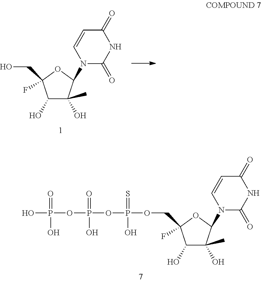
C1(O)C(O)(C)C(N2C(=O)NC(=O)C=C2)OC1(CO)F.C1(O)C(O)(C)C(N2C(=O)NC(=O)C=C2)OC1(COP(OP(OP(O)(=O)O)(=O)O)(=S)O)F
